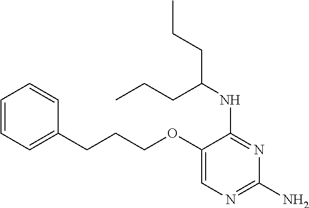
C1=CC=C(CCCOC2=CN=C(N)N=C2NC(CCC)CCC)C=C1
